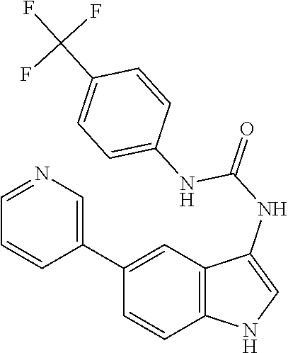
C12=C(C=C(C3=CN=CC=C3)C=C1)C(NC(=O)NC1=CC=C(C(F)(F)F)C=C1)=CN2
